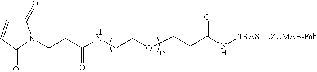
N(CCOCCC(N[TRASTUZUMAB-Fab])=O)C(CCN1C(=O)C=CC1=O)=O
